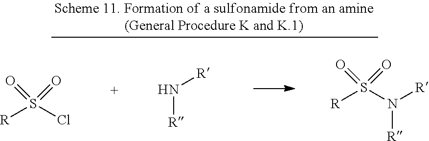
[R]S(Cl)(=O)=O.N([R])[R].[R]S(N([R])[R])(=O)=O
